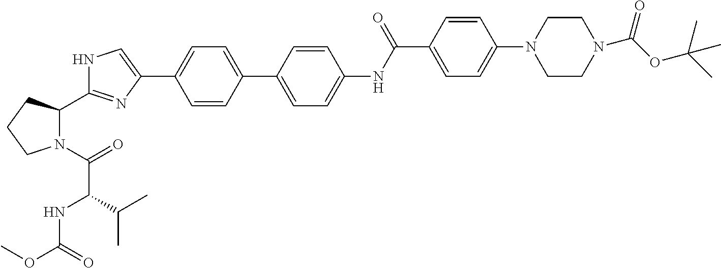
C1=CC(C2=CC=C(NC(C3=CC=C(N4CCN(C(OC(C)(C)C)=O)CC4)C=C3)=O)C=C2)=CC=C1C1=CNC(C2N(C(=O)C(NC(OC)=O)C(C)C)CCC2)=N1
